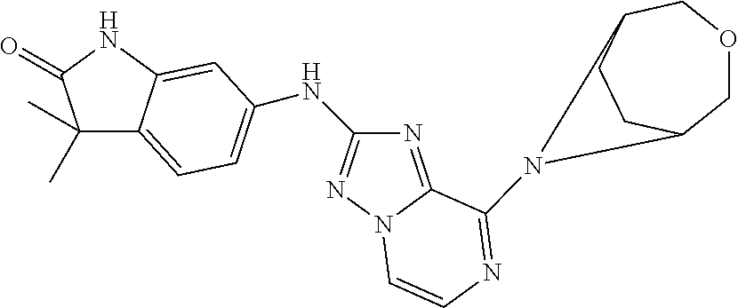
C1(C)(C)C2=CC=C(NC3=NN4C(=N3)C(N3C5COCC3CC5)=NC=C4)C=C2NC1=O
